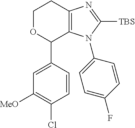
C1OC(C2=CC([MeO])=C(Cl)C=C2)C2=C(C1)N=C([TBS])N2C1=CC=C(F)C=C1
